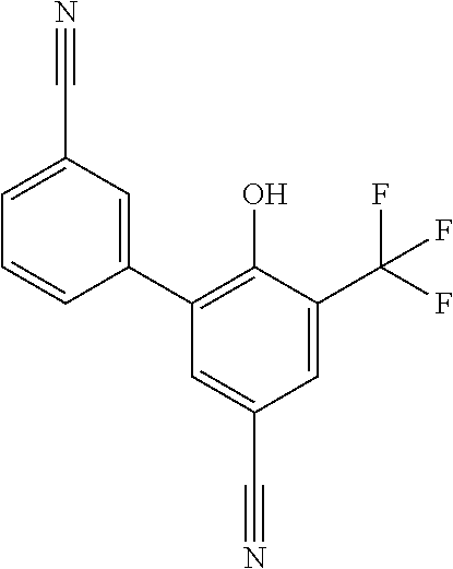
C1=C(C#N)C=C(C2=C(O)C(C(F)(F)F)=CC(C#N)=C2)C=C1
